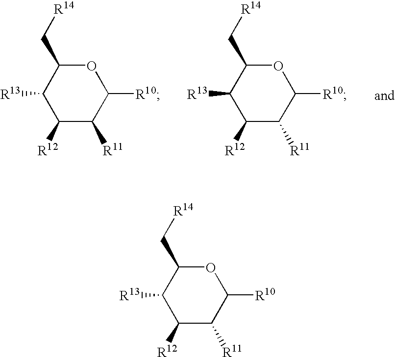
C1([R12])C([R11])C([R10])OC(C[R14])C1[R13].C1([R12])C([R11])C([R10])OC(C[R14])C1[R13].C1([R12])C([R11])C([R10])OC(C[R14])C1[R13]
